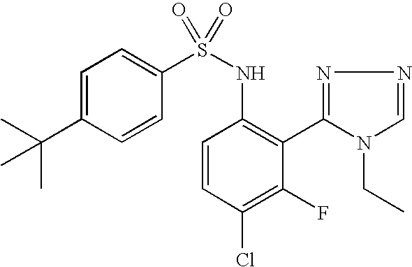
C1=C(C(C)(C)C)C=CC(S(NC2=C(C3=NN=CN3CC)C(F)=C(Cl)C=C2)(=O)=O)=C1
